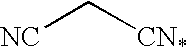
[NC]C[CN*]
